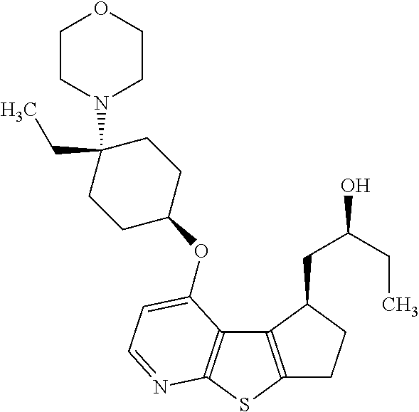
C1C2=C(C(CC(CC)O)C1)C1=C(S2)N=CC=C1OC1CCC(N2CCOCC2)(CC)CC1
